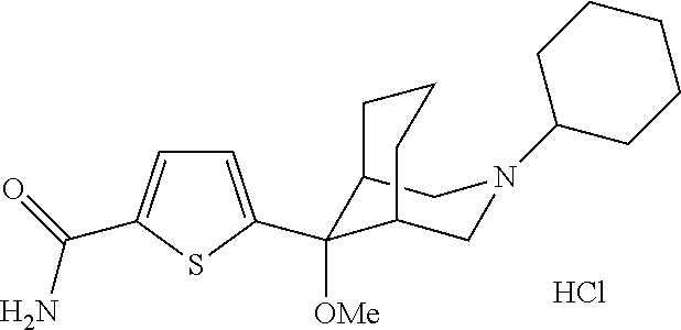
Cl.C12C([OMe])(C3=CC=C(C(=O)N)S3)C(CN(C3CCCCC3)C1)CCC2
